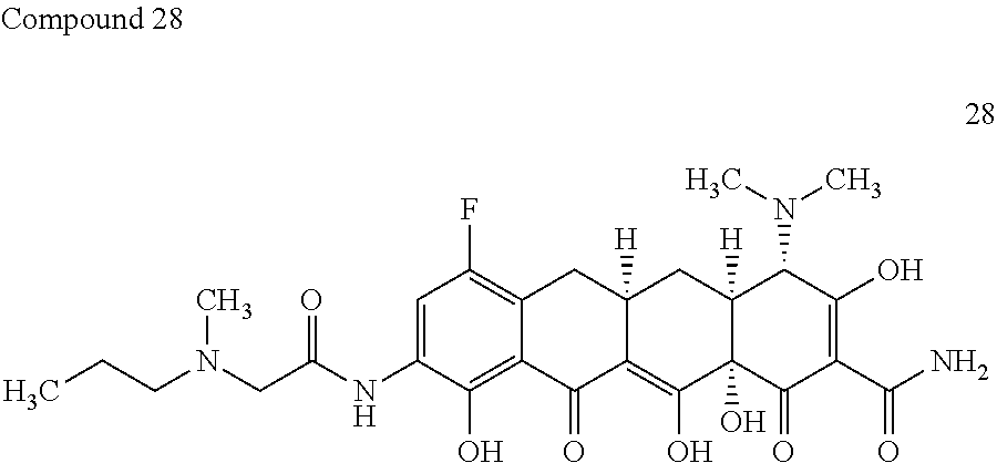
C1=C(NC(CN(CCC)C)=O)C(O)=C2C(=C1F)CC1([H])C(=C(O)C3(O)C([H])(C1)C(N(C)C)C(O)=C(C(N)=O)C3=O)C2=O
